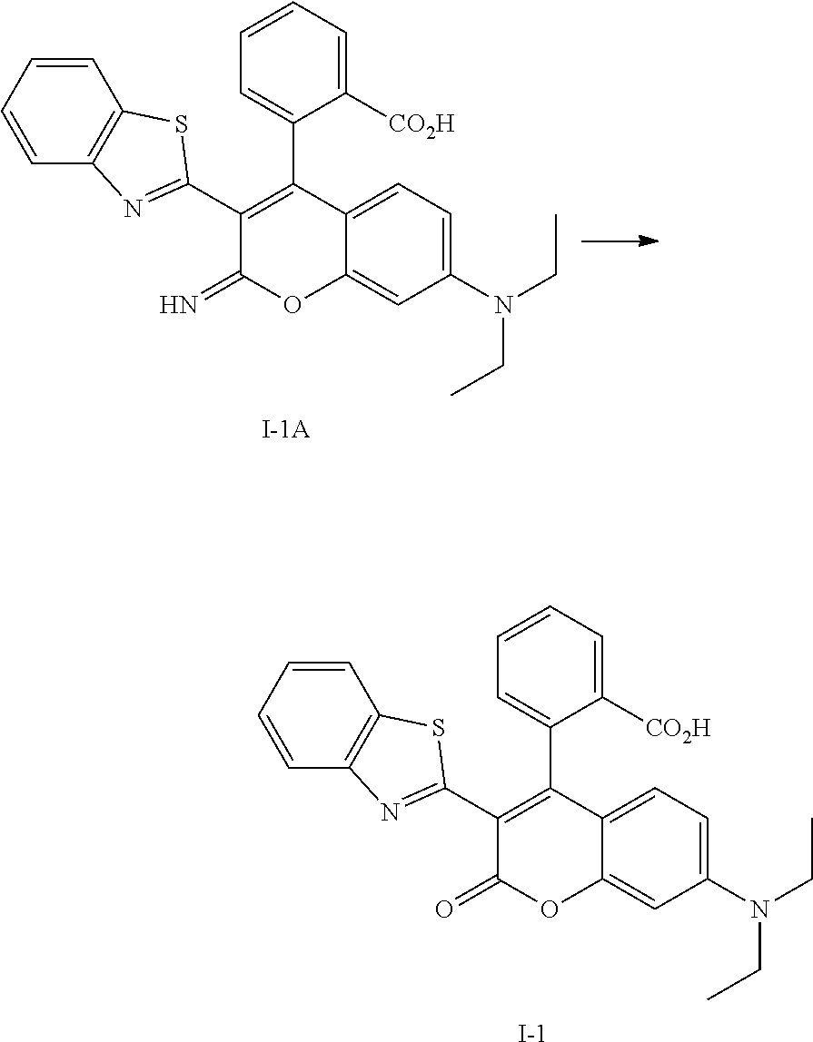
C1=C(N(CC)CC)C=C2C(=C1)C(C1=CC=CC=C1[CO2H])=C(C1=NC3=C(S1)C=CC=C3)C(=N)O2.C1=C(N(CC)CC)C=C2C(=C1)C(C1=CC=CC=C1[CO2H])=C(C1=NC3=C(S1)C=CC=C3)C(=O)O2.[I-]
